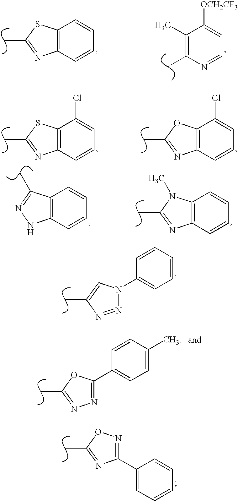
N1=NC(C)=CN1C1=CC=CC=C1.N1=C(C2=CC=C(C)C=C2)OC(C)=N1.C1(C2=CC=CC=C2)=NOC(C)=N1.C12=C(C=CC=C1)N=C(C)S2.C1(C)=C(C)N=CC=C1[OCH2CF3].C12=C(C=CC=C1Cl)N=C(C)S2.C12=C(C=CC=C1Cl)N=C(C)O2.C12=C(C=CC=C1)N=C(C)N2C.C12=C(C=CC=C1)NN=C2C
